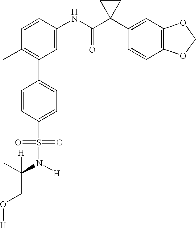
C1(NC(C2(C3=CC4=C(C=C3)OCO4)CC2)=O)=CC(C2=CC=C(S(=O)(=O)N(C(CO[H])(C)[H])[H])C=C2)=C(C)C=C1
